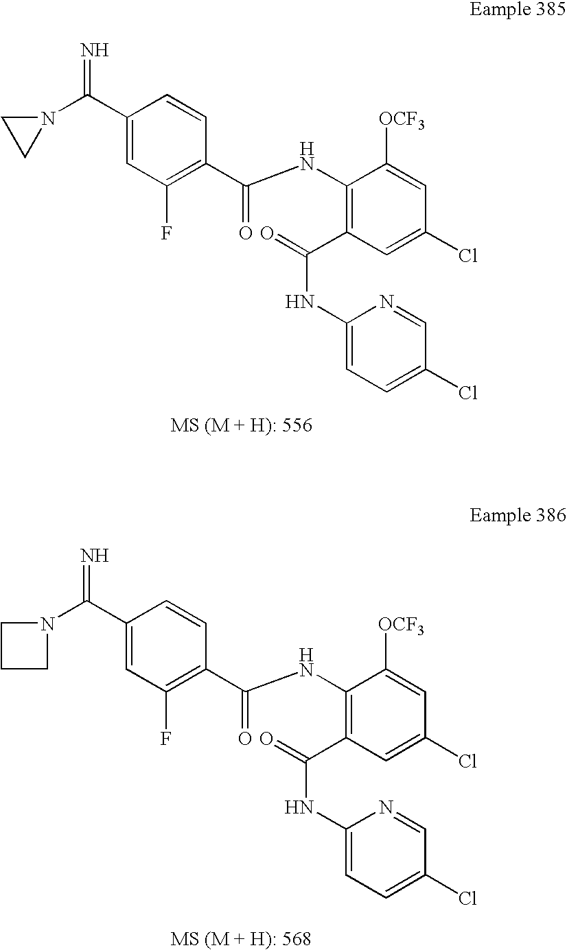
N=C(C1=CC(F)=C(C(NC2=C(C(NC3=CC=C(Cl)C=N3)=O)C=C(Cl)C=C2[OCF3])=O)C=C1)N1CC1.C1(C(=N)N2CCC2)=CC(F)=C(C(NC2=C(C(NC3=CC=C(Cl)C=N3)=O)C=C(Cl)C=C2[OCF3])=O)C=C1
